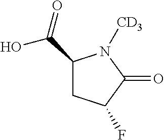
C1(C(=O)O)CC(F)C(=O)N1[CD3]
